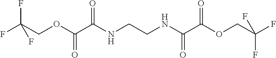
FC(COC(C(NCCNC(C(OCC(F)(F)F)=O)=O)=O)=O)(F)F
